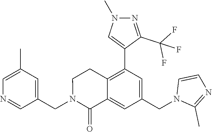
C1(C)=CN=CC(CN2C(=O)C3=CC(CN4C(C)=NC=C4)=CC(C4=CN(C)N=C4C(F)(F)F)=C3CC2)=C1
